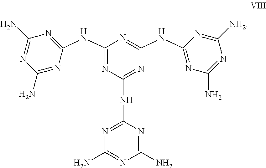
C1(NC2=NC(N)=NC(N)=N2)=NC(NC2=NC(N)=NC(N)=N2)=NC(NC2=NC(N)=NC([NH2])=N2)=N1
